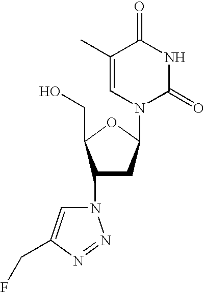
N1(C2CC(N3C=C(CF)N=N3)C(CO)O2)C(=O)NC(=O)C(C)=C1
